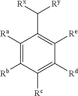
C1([Ra])=C([Rb])C([Rc])=C([Rd])C([Re])=C1C([Rx])[Ry]
